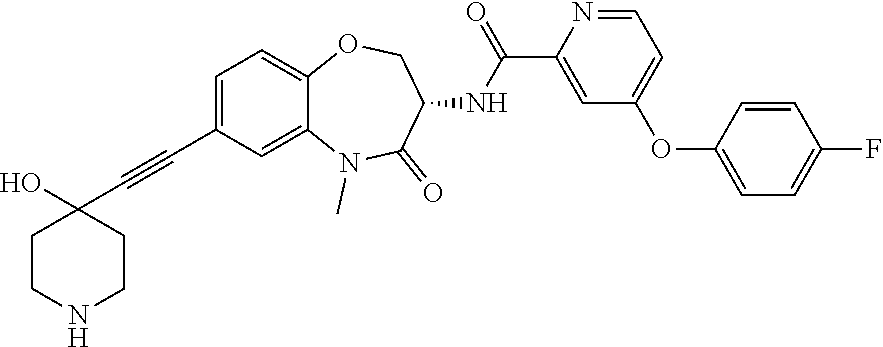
C1CNCCC1(O)C#CC1=CC=C2C(=C1)N(C)C(=O)C(NC(C1=CC(OC3=CC=C(F)C=C3)=CC=N1)=O)CO2
